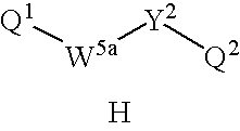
[W5a]([Y2][Q2])[Q1].[H]
